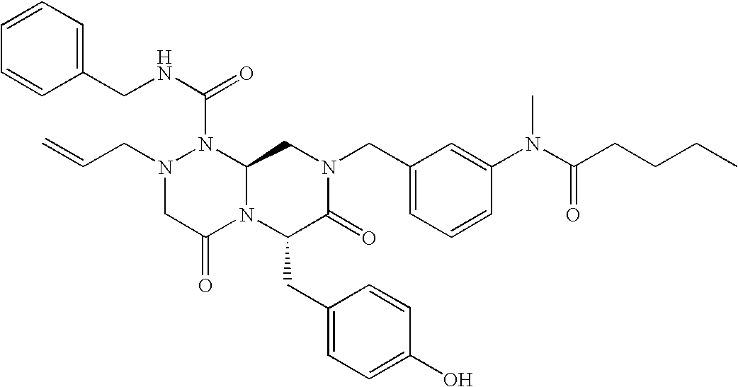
N(C(N1N(CC=C)CC(=O)N2C1CN(CC1=CC=CC(N(C(CCCC)=O)C)=C1)C(=O)C2CC1=CC=C(O)C=C1)=O)CC1=CC=CC=C1
